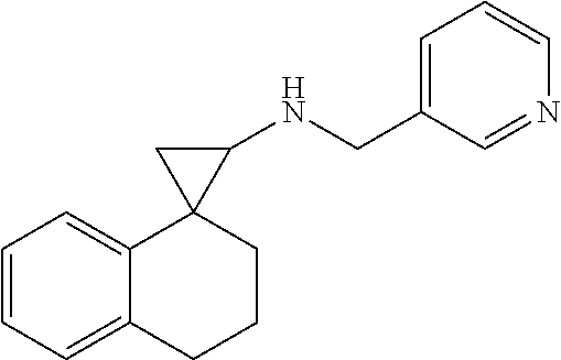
C1=CC=C2C(=C1)C1(CCC2)C(NCC2=CC=CN=C2)C1
